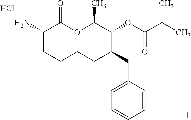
Cl.NC1CCCCC(CC2=CC=CC=C2)C(OC(=O)C(C)C)C(C)OC1=O
